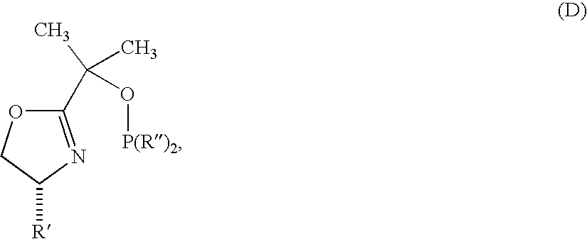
C1(C(O[P(R)2])(C)C)=NC([R])CO1
